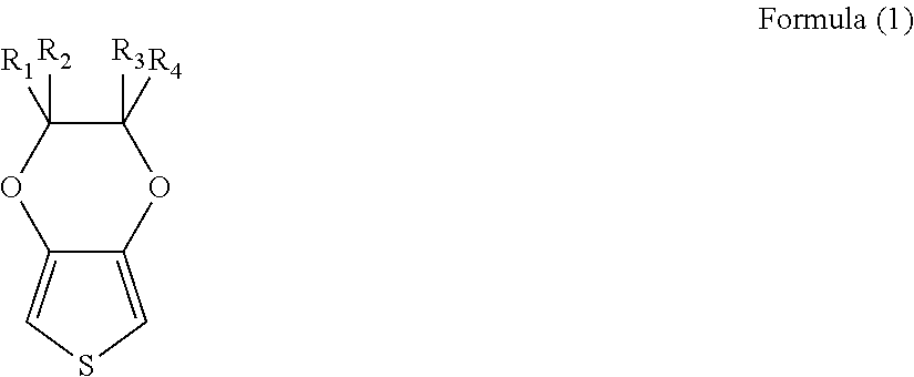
C12=CSC=C1OC([R3])([R4])C([R2])([R1])O2
